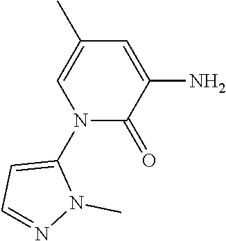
C1=C(N)C(=O)N(C2=CC=NN2C)C=C1C
